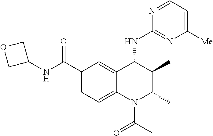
C1(C(NC2COC2)=O)=CC=C2C(=C1)C(NC1=NC([Me])=CC=N1)C(C)C(C)N2C(C)=O
